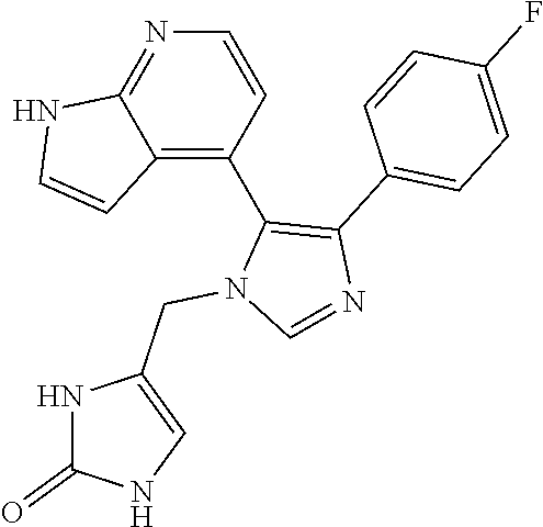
N1=C2C(=C(C3=C(C4=CC=C(F)C=C4)N=CN3CC3=CNC(=O)N3)C=C1)C=CN2
